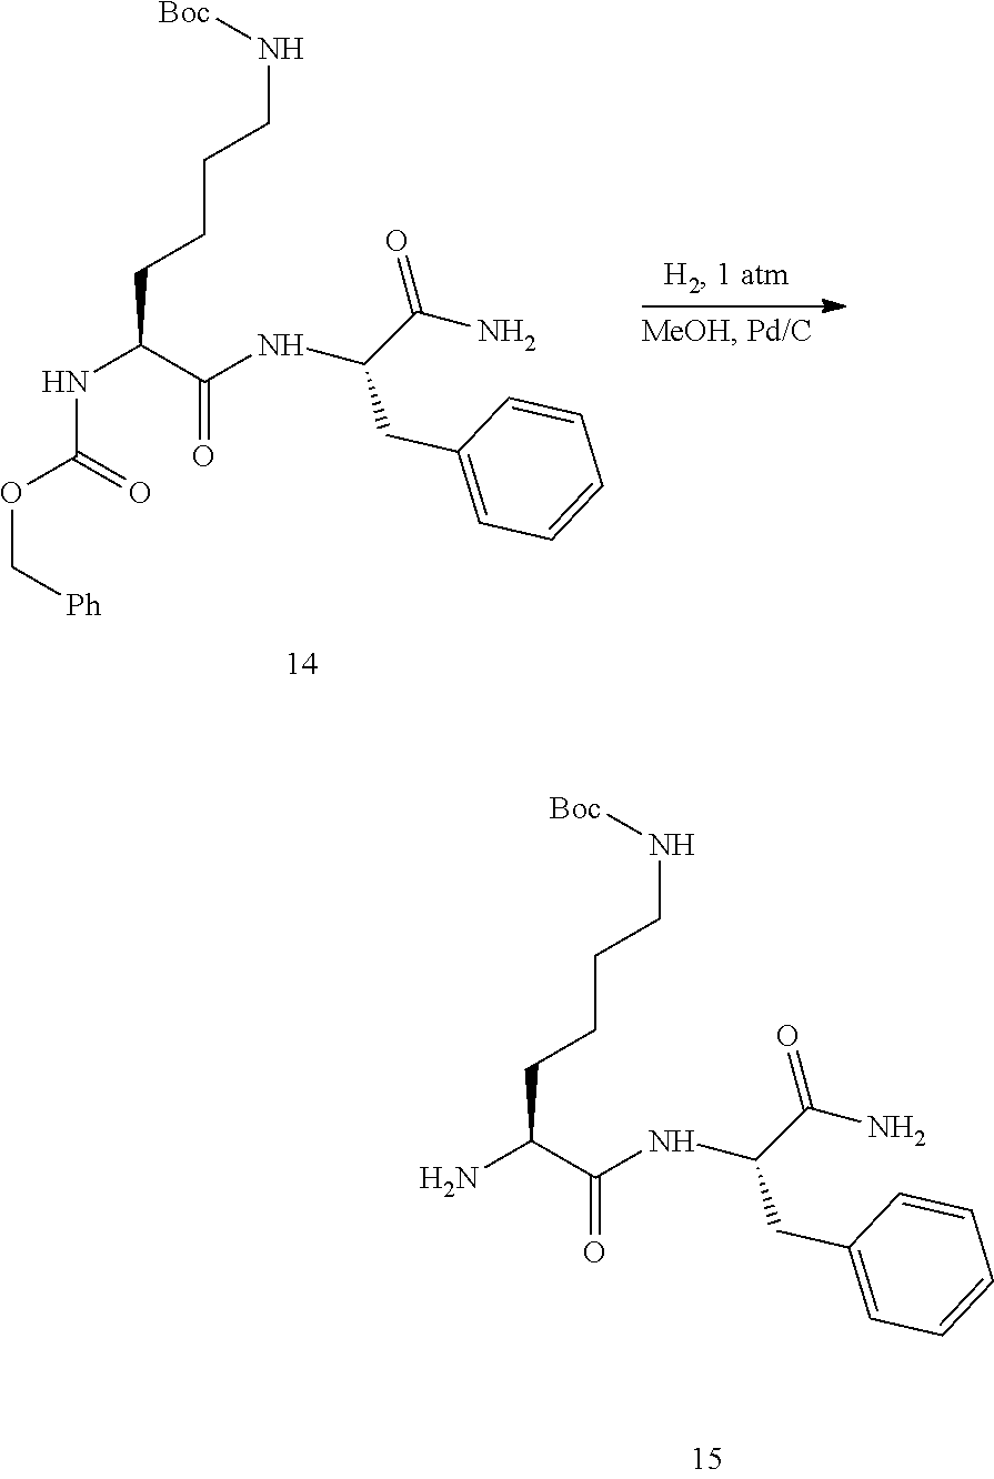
C(CCCN[Boc])C(NC(OC[Ph])=O)C(=O)NC(C(N)=O)CC1=CC=CC=C1.C(CCCN[Boc])C(N)C(=O)NC(C(N)=O)CC1=CC=CC=C1
